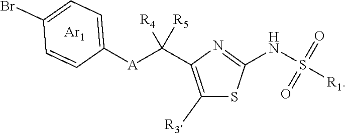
C1([R3])=C(C([A]C2=CC=C(Br)C=C2)([R5])[R4])N=C(NS([R1])(=O)=O)S1.[Ar1]
